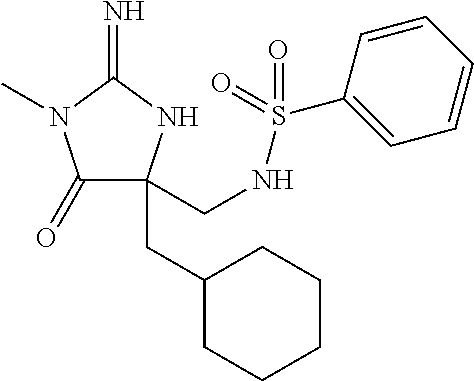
C1(=O)C(CC2CCCCC2)(CNS(C2=CC=CC=C2)(=O)=O)NC(=N)N1C
